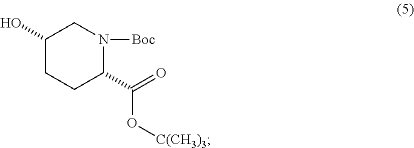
[C(CH3)3]OC(C1N([Boc])CC(O)CC1)=O
